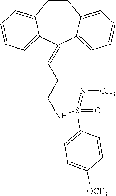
C1CC2=CC=CC=C2C(=CCCNS(=O)(=NC)C2=CC=C([OCF3])C=C2)C2=CC=CC=C12
